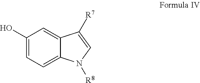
C1(O)=CC=C2C(=C1)C([R7])=CN2[R8]
